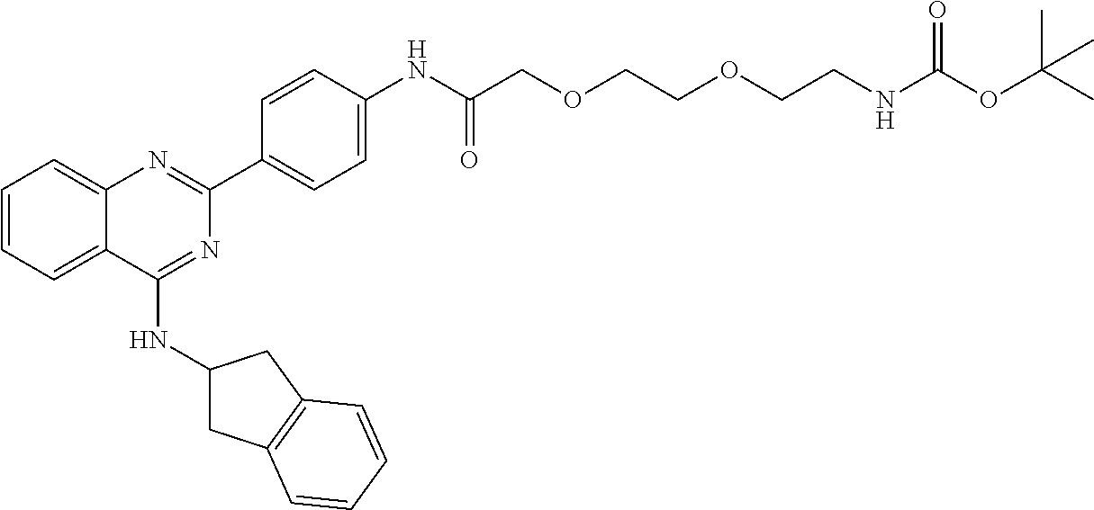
C1=CC=C2C(=C1)N=C(C1=CC=C(NC(COCCOCCNC(OC(C)(C)C)=O)=O)C=C1)N=C2NC1CC2=C(C1)C=CC=C2
